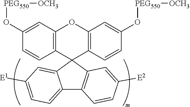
C12=CC=C([E1])C=C1C1(C3=C2C=CC([E2])=C3)C2=C(OC3=C1C=CC(O[PEG550][OCH3])=C3)C=C(O[PEG550][OCH3])C=C2
